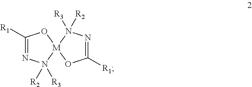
C1([R1])=NN([R3])([R2])[M]2(O1)OC([R1])=NN2([R2])[R3]
